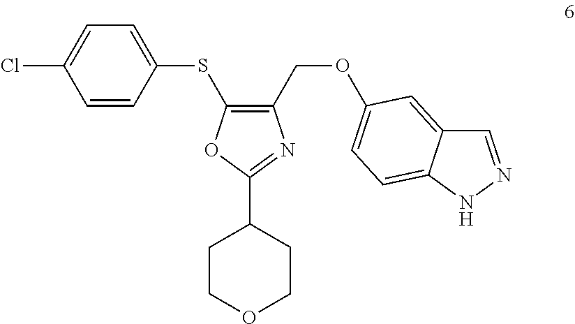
ClC1=CC=C(SC2=C(COC3=CC=C4C(=C3)C=NN4)N=C(C3CCOCC3)O2)C=C1
